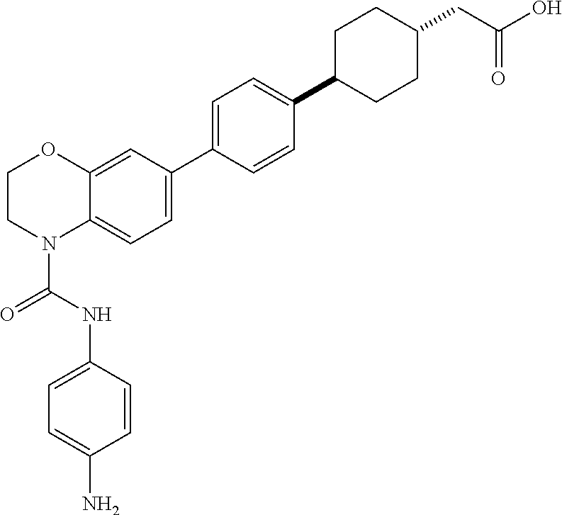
C1=CC(NC(=O)N2C3=CC=C(C4=CC=C(C5CCC(CC(O)=O)CC5)C=C4)C=C3OCC2)=CC=C1N
